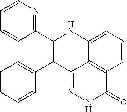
C1=CC=C2C3=C1C(=O)NN=C3C(C1=CC=CC=C1)C(C1=NC=CC=C1)N2
